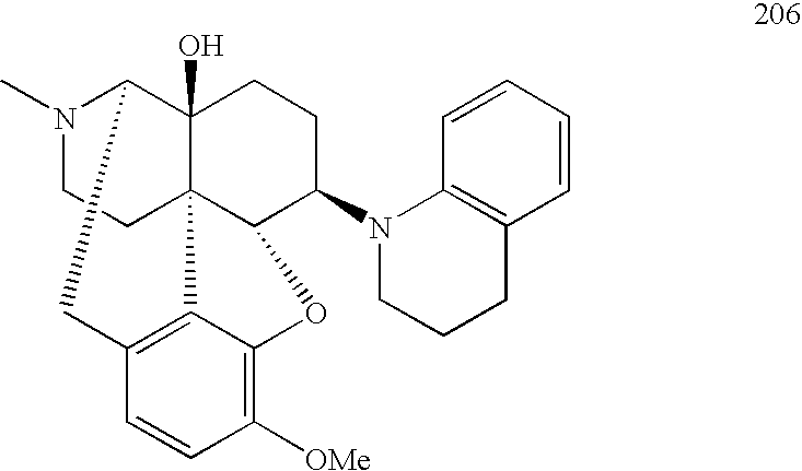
N1(C)CCC23C4(O)C1CC1=C2C(=C([OMe])C=C1)OC3C(N1CCCC2=C1C=CC=C2)CC4
